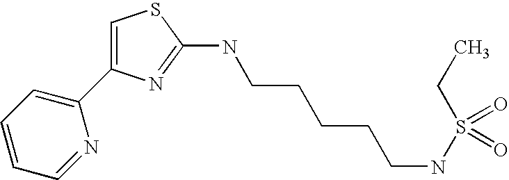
C1=C(C2=CC=CC=N2)N=C(NCCCCCNS(CC)(=O)=O)S1
